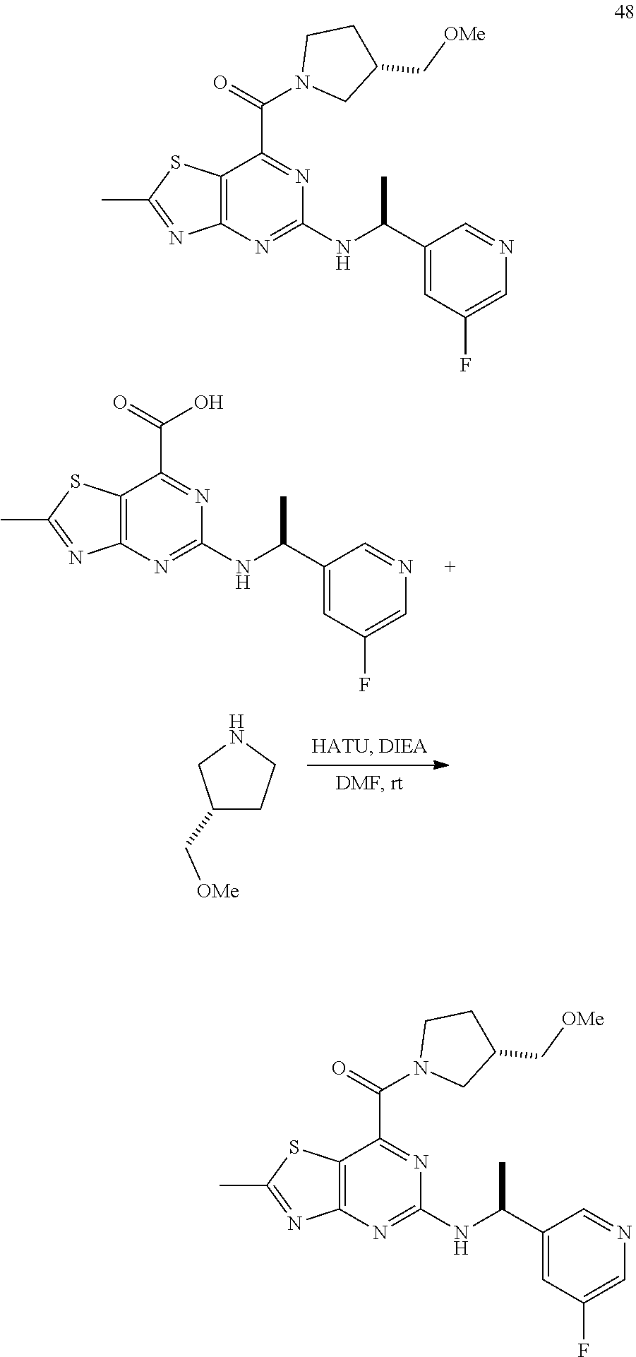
C1(C[OMe])CCNC1.C12=C(N=C(NC(C3=CC(F)=CN=C3)C)N=C1C(=O)O)N=C(C)S2.C12=C(N=C(NC(C3=CC(F)=CN=C3)C)N=C1C(=O)N1CC(C[OMe])CC1)N=C(C)S2.C12=C(N=C(NC(C3=CC(F)=CN=C3)C)N=C1C(=O)N1CC(C[OMe])CC1)N=C(C)S2
